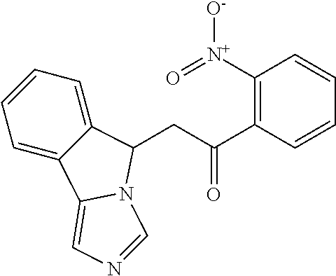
C1=CC=C2C(=C1)C1=CN=CN1C2CC(C1=C([N+](=O)[O-])C=CC=C1)=O
